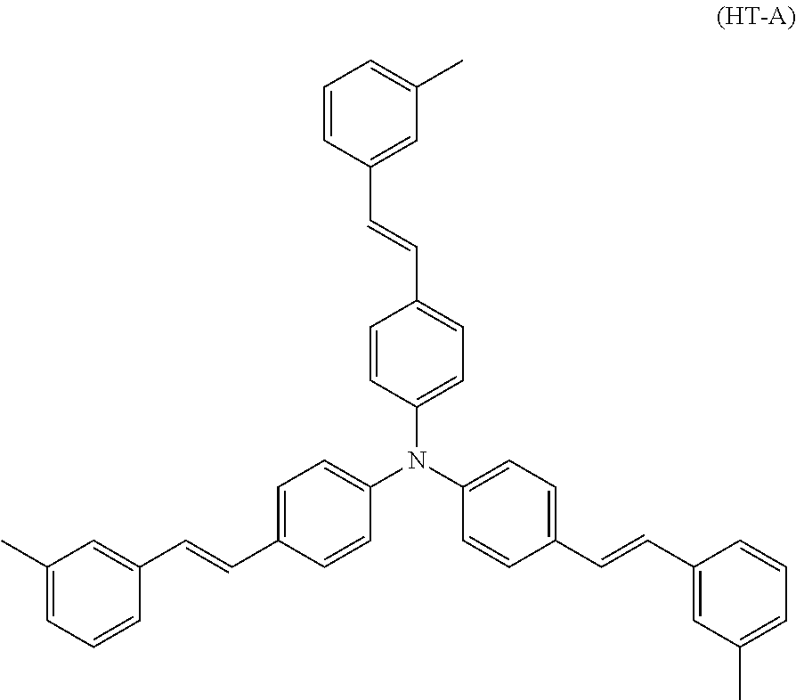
C1=CC(C=CC2=CC=C(N(C3=CC=C(C=CC4=CC(C)=CC=C4)C=C3)C3=CC=C(C=CC4=CC(C)=CC=C4)C=C3)C=C2)=CC(C)=C1
